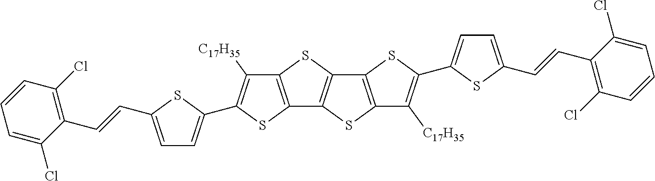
C12=C(SC3=C1SC1=C3SC(C3=CC=C(C=CC4=C(Cl)C=CC=C4Cl)S3)=C1[C17H35])C([C17H35])=C(C1=CC=C(C=CC3=C(Cl)C=CC=C3Cl)S1)S2
